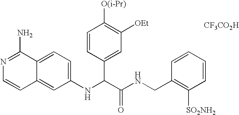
N1=C(N)C2=CC=C(NC(C(NCC3=C([SO2NH2])C=CC=C3)=O)C3=CC([OEt])=C([O(i-Pr)])C=C3)C=C2C=C1.[CF3CO2H]
